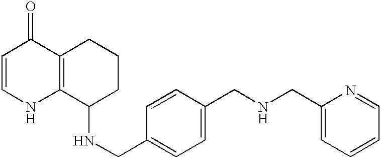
C1=CNC2=C(C1=O)CCCC2NCC1=CC=C(CNCC2=CC=CC=N2)C=C1
